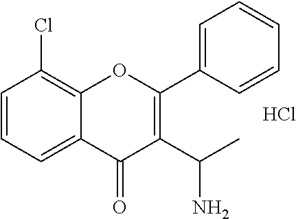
C1=CC=C2C(=C1Cl)OC(C1=CC=CC=C1)=C(C(N)C)C2=O.Cl
